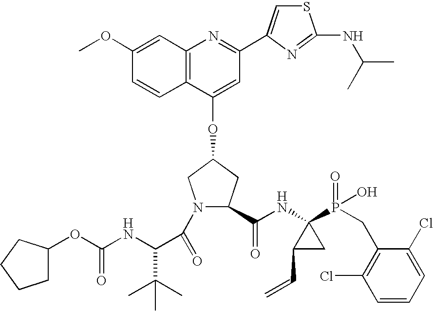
C12=C(C=C(OC)C=C1)N=C(C1=CSC(NC(C)C)=N1)C=C2OC1CC(C(NC2(P(=O)(O)CC3=C(Cl)C=CC=C3Cl)C(C=C)C2)=O)N(C(=O)C(NC(=O)OC2CCCC2)C(C)(C)C)C1
